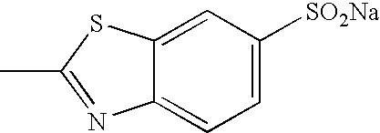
CC1=NC2=CC=C([SO2Na])C=C2S1
